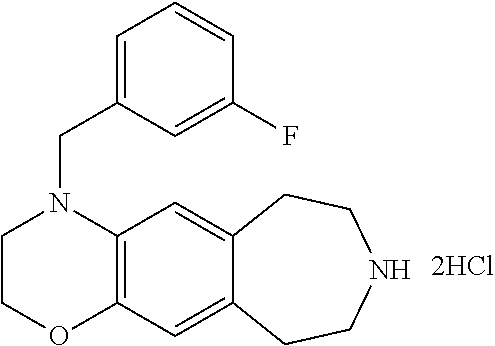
C12=C(C=C3C(=C1)CCNCC3)OCCN2CC1=CC=CC(F)=C1
